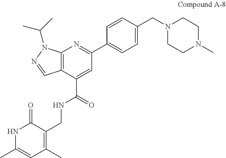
N1C(C)=CC(C)=C(CNC(C2=CC(C3=CC=C(CN4CCN(C)CC4)C=C3)=NC3=C2C=NN3C(C)C)=O)C1=O
